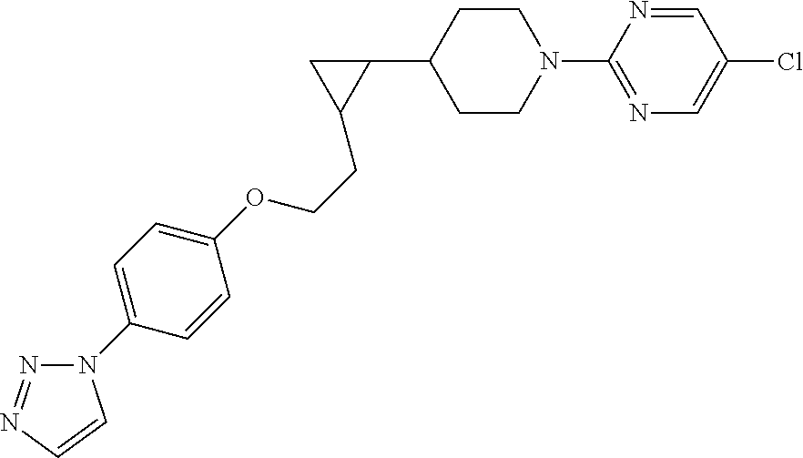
C1(N2CCC(C3CC3CCOC3=CC=C(N4N=NC=C4)C=C3)CC2)=NC=C(Cl)C=N1
